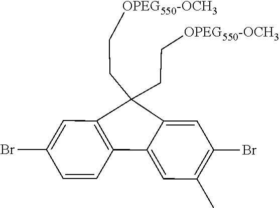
C12=C(C=C(Br)C=C1)C(CC[OPEG550-OCH3])(CC[OPEG550-OCH3])C1=CC(Br)=C(C)C=C21
